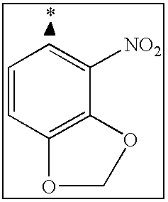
C1=CC2=C(C([NO2])=C1)OCO2
